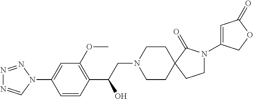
N1=NN(C2=CC(OC)=C(C(CN3CCC4(CC3)CCN(C3=CC(=O)OC3)C4=O)O)C=C2)C=N1
